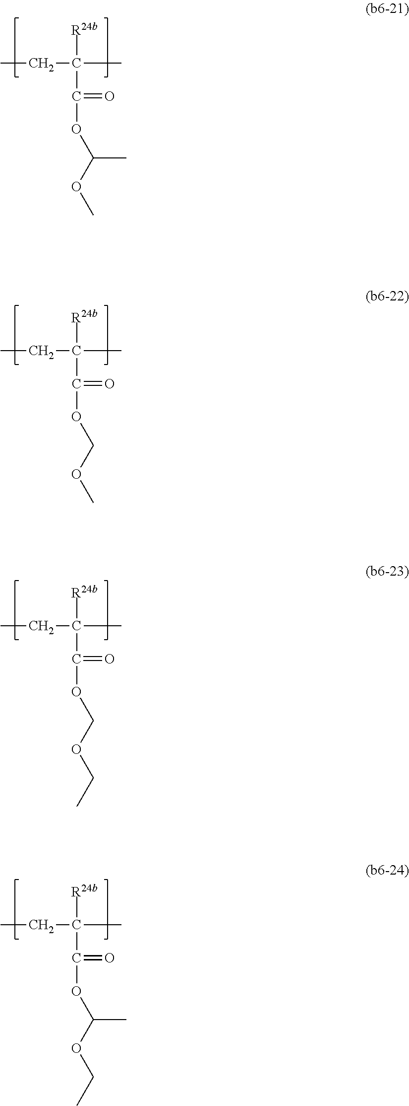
CCC([R24b])(C(=O)OC(OC)C)C.CCC([R24b])(C(=O)OCOC)C.CCC([R24b])(C(=O)OCOCC)C.CCC([R24b])(C(=O)OC(OCC)C)C
